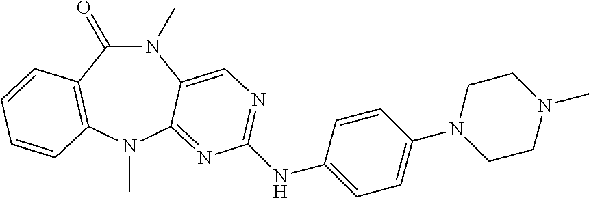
N1(C)C(=O)C2=C(N(C)C3=NC(NC4=CC=C(N5CCN(C)CC5)C=C4)=NC=C13)C=CC=C2
